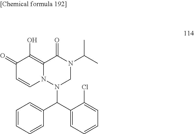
C1=CC=CC(C(C2=CC=CC=C2Cl)N2N3C(=C(O)C(=O)C=C3)C(=O)N(C(C)C)C2)=C1
